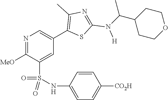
N1=C([MeO])C(S(NC2=CC=C([CO2H])C=C2)(=O)=O)=CC(C2=C(C)N=C(N([H])C(C3CCOCC3)C)S2)=C1
